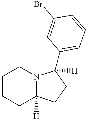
C1CCC2([H])N(C1)C(C1=CC=CC(Br)=C1)([H])CC2
